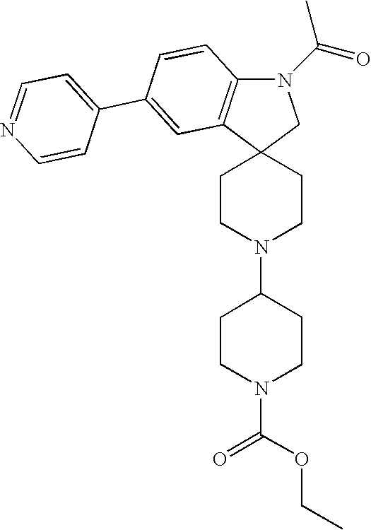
N1(C(=O)C)C2=C(C3(C1)CCN(C1CCN(C(=O)OCC)CC1)CC3)C=C(C1=CC=NC=C1)C=C2
